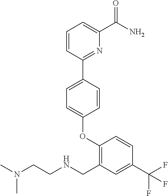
O(C1=CC=C(C2=NC(C(=O)N)=CC=C2)C=C1)C1=C(CNCCN(C)C)C=C(C(F)(F)F)C=C1
